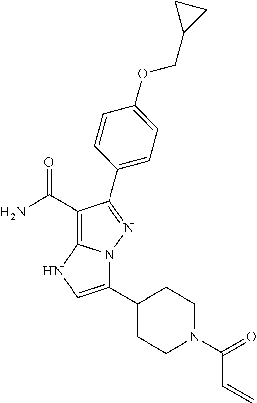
C1(C(N)=O)=C2N(N=C1C1=CC=C(OCC3CC3)C=C1)C(C1CCN(C(=O)C=C)CC1)=CN2
